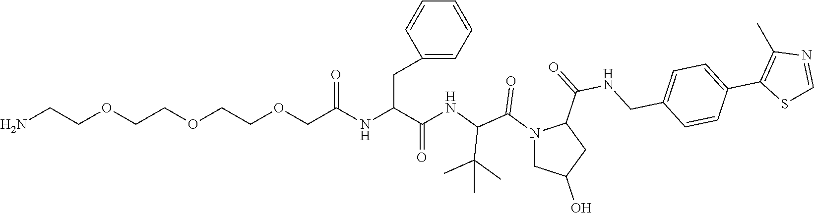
C1N(C(C(NC(C(NC(COCCOCCOCCN)=O)CC2=CC=CC=C2)=O)C(C)(C)C)=O)C(C(=O)NCC2=CC=C(C3=C(C)N=CS3)C=C2)CC1O
